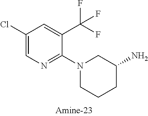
C1(Cl)=CN=C(N2CCCC(N)C2)C(C(F)(F)F)=C1
